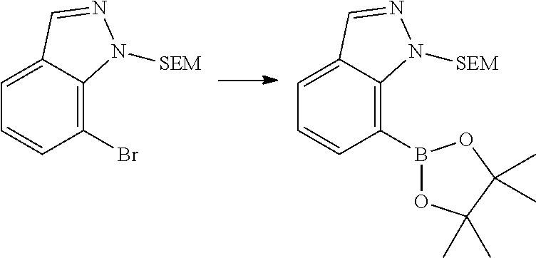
C1(Br)=C2C(=CC=C1)C=NN2[SEM].C1(B2OC(C)(C)C(C)(C)O2)=C2C(=CC=C1)C=NN2[SEM]
